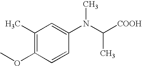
C1(C)=C(OC)C=CC(N(C([COOH])C)C)=C1
